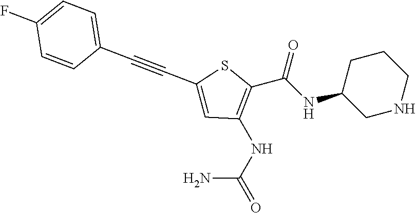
C(NC1CNCCC1)(=O)C1=C(NC(=O)N)C=C(C#CC2=CC=C(F)C=C2)S1
